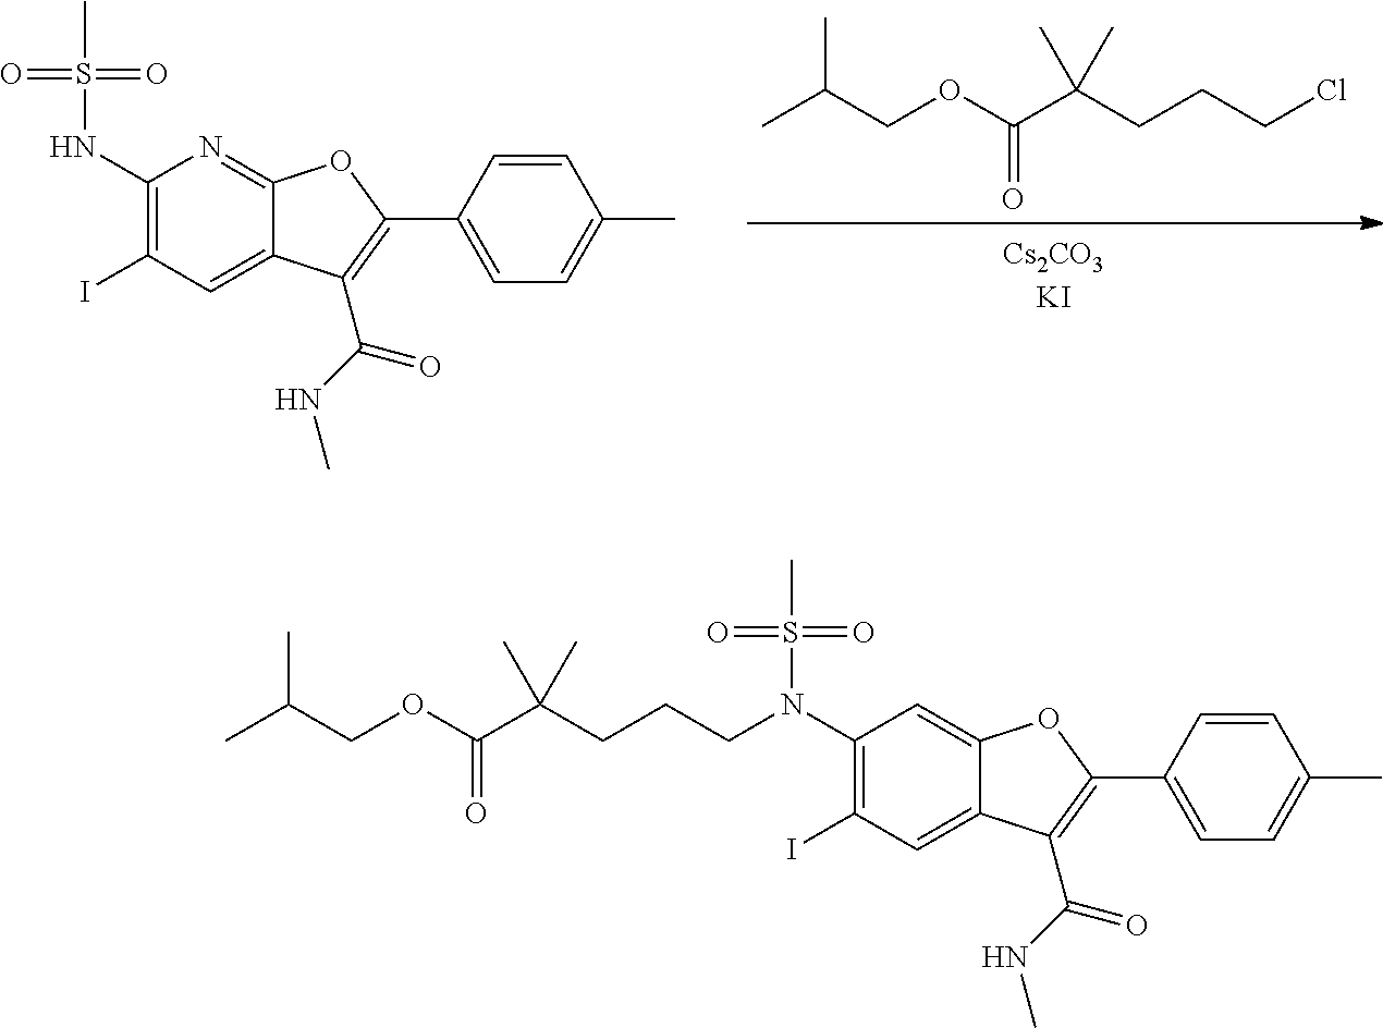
CS(=O)(=O)NC1=C(I)C=C2C(=N1)OC(C1=CC=C(C)C=C1)=C2C(=O)NC.CC(COC(=O)C(CCCCl)(C)C)C.CS(=O)(=O)N(C1=C(I)C=C2C(=C1)OC(C1=CC=C(C)C=C1)=C2C(=O)NC)CCCC(C(OCC(C)C)=O)(C)C
